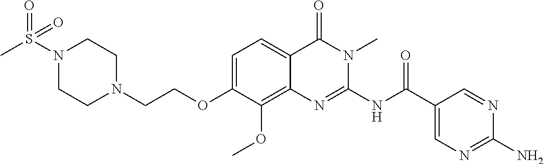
C1=C(OCCN2CCN(S(C)(=O)=O)CC2)C(OC)=C2C(=C1)C(=O)N(C)C(NC(C1=CN=C(N)N=C1)=O)=N2
